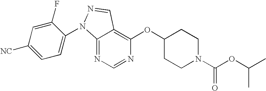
C12=NC=NC(OC3CCN(C(OC(C)C)=O)CC3)=C1C=NN2C1=CC=C([NC])C=C1F
